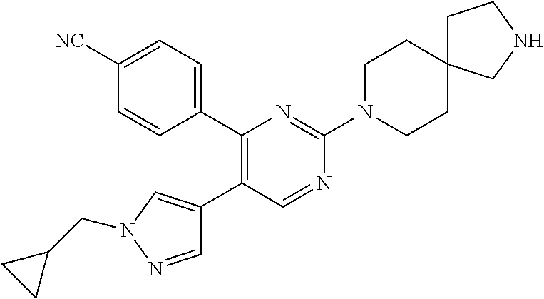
C1(C2=CC=C([NC])C=C2)=C(C2=CN(CC3CC3)N=C2)C=NC(N2CCC3(CC2)CCNC3)=N1
